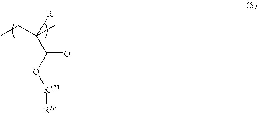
CCC(C)([R])C(O[RL21][RLc])=O
